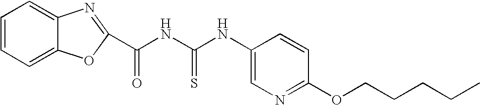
C1=CC=C2C(=C1)N=C(C(NC(NC1=CN=C(OCCCCC)C=C1)=S)=O)O2
